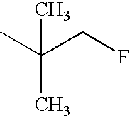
CC(C)(CF)C
